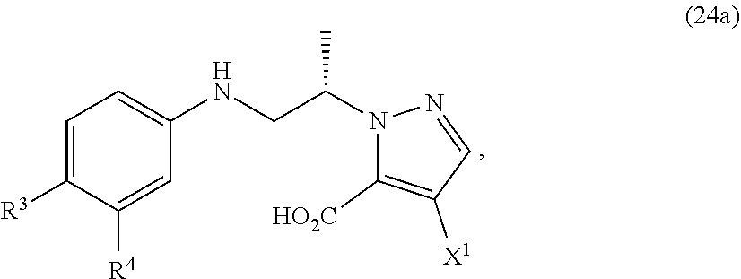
N1(C(CNC2=CC=C([R3])C([R4])=C2)C)C([HO2C])=C([X1])C=N1
